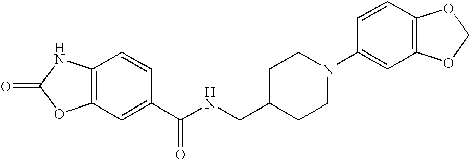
C12=C(C=C(C(NCC3CCN(C4=CC5=C(C=C4)OCO5)CC3)=O)C=C1)OC(=O)N2
